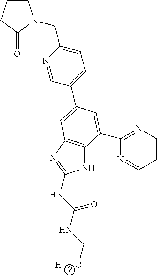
N1=CC(C2=CC3=C(NC(NC(NC[H      C])=O)=N3)C(C3=NC=CC=N3)=C2)=CC=C1CN1CCCC1=O
